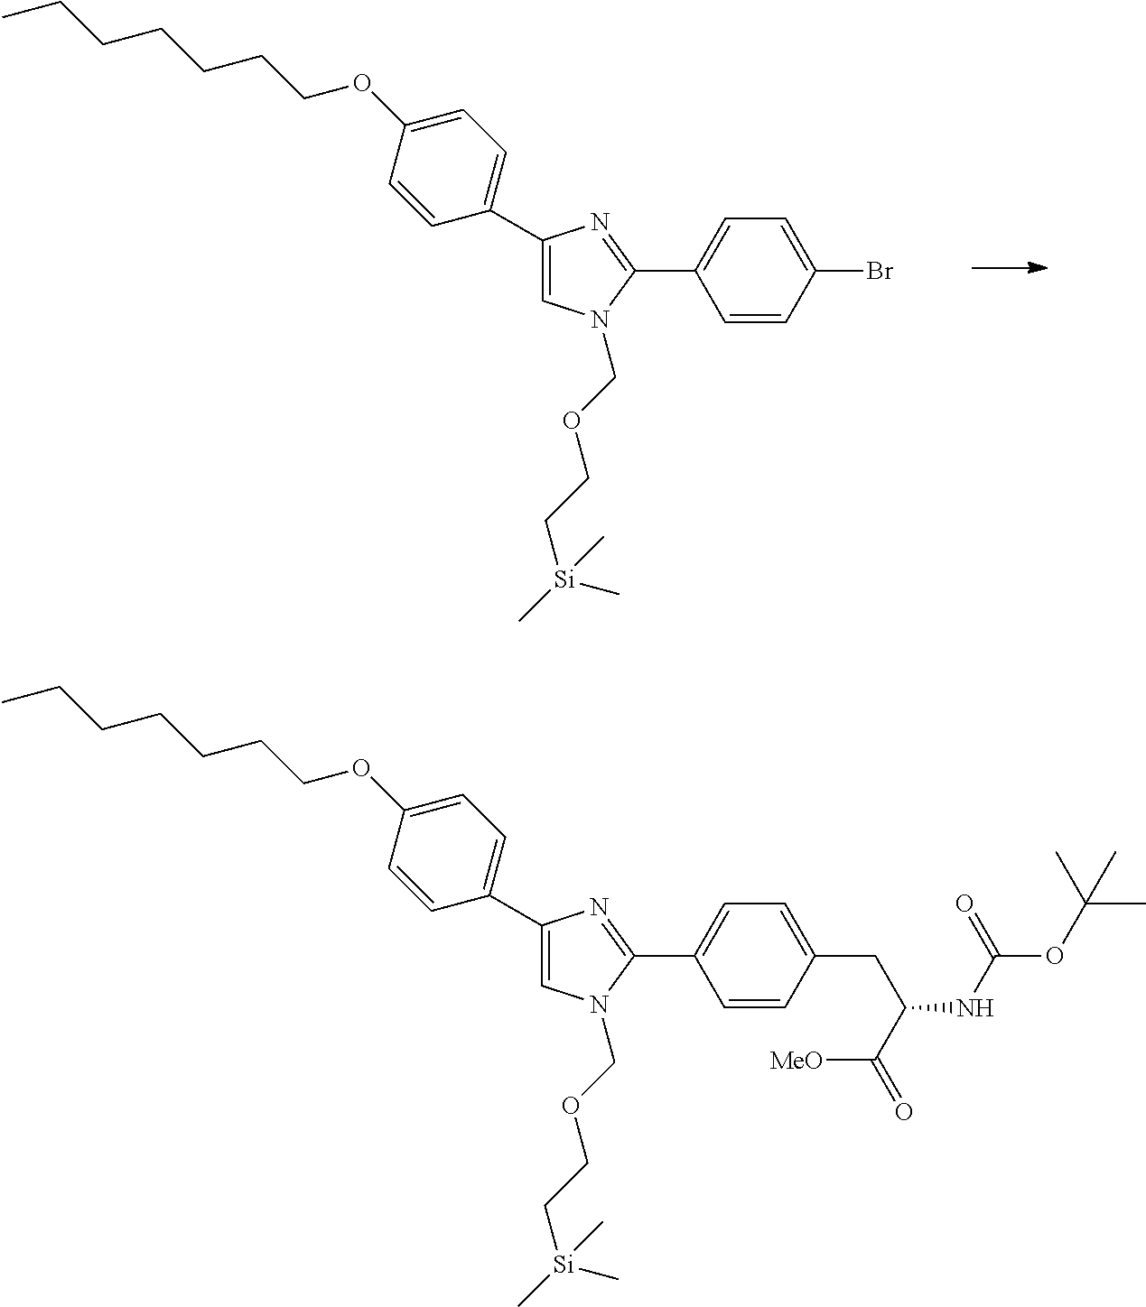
C1=C(C2=CN(COCC[Si](C)(C)C)C(C3=CC=C(Br)C=C3)=N2)C=CC(OCCCCCCC)=C1.C1=C(C2=CN(COCC[Si](C)(C)C)C(C3=CC=C(CC(C([MeO])=O)NC(OC(C)(C)C)=O)C=C3)=N2)C=CC(OCCCCCCC)=C1
